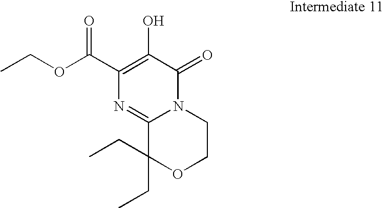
C12=NC(C(OCC)=O)=C(O)C(=O)N1CCOC2(CC)CC
